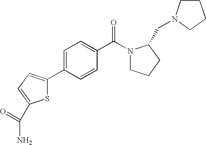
S1C(C2=CC=C(C(=O)N3CCCC3CN3CCCC3)C=C2)=CC=C1C(N)=O
